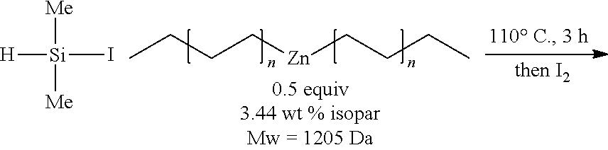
CCCC[Zn]CCCC.[H][Si](I)([Me])[Me]
